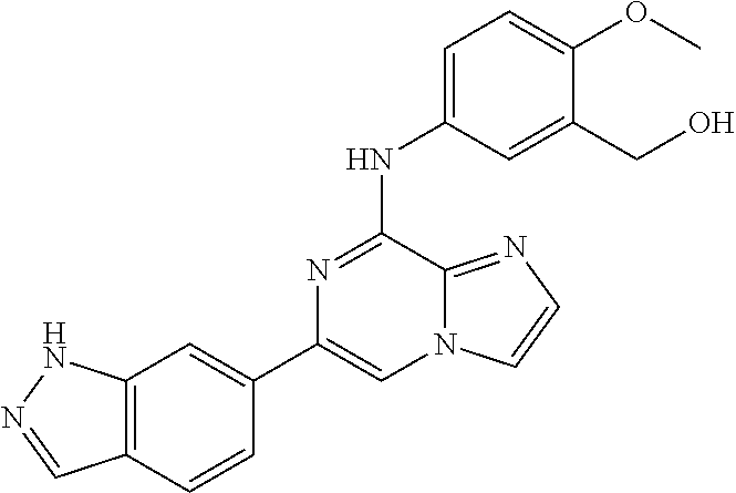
C12=C(C=CC(C3=CN4C(=NC=C4)C(NC4=CC=C(OC)C(CO)=C4)=N3)=C1)C=NN2
